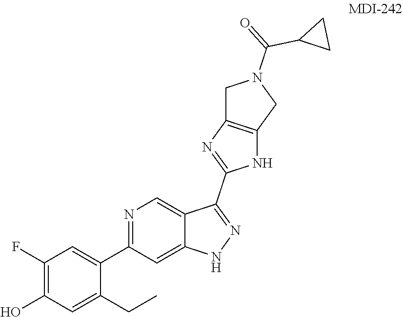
C1(F)=C(O)C=C(CC)C(C2=NC=C3C(=C2)NN=C3C2=NC3=C(N2)CN(C(=O)C2CC2)C3)=C1
